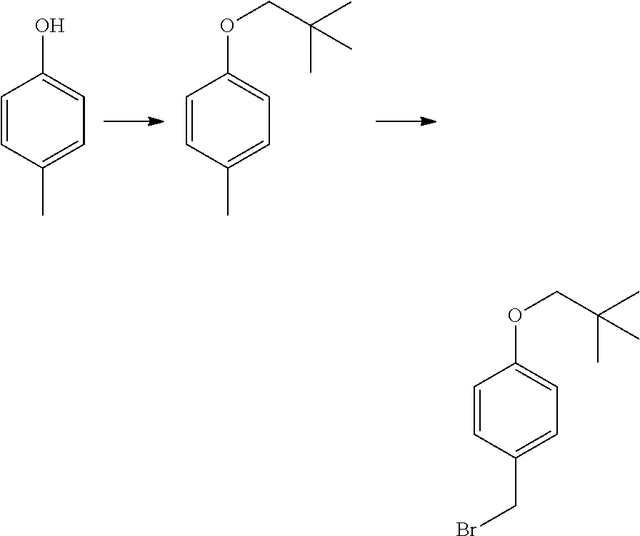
C1=CC(C)=CC=C1O.C1=CC(C)=CC=C1OCC(C)(C)C.C1=CC(CBr)=CC=C1OCC(C)(C)C
